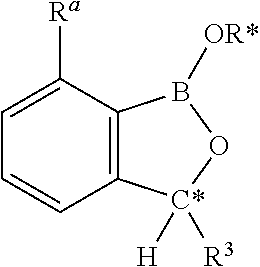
C1=C([Ra])C2=C(C=C1)[C*]([H])([R3])OB2[OR*]
